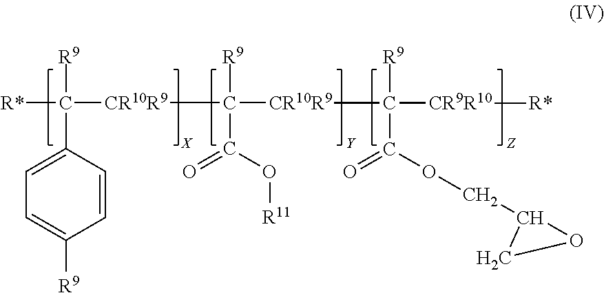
[X].C1=C([R9])C=CC(C([R*])([R9])[CR10R9]C(C(O[R11])=O)([CR10R9]C(C(OCC2OC2)=O)([CR9R10][R*])[R9])[R9])=C1.[Y].[Z]
